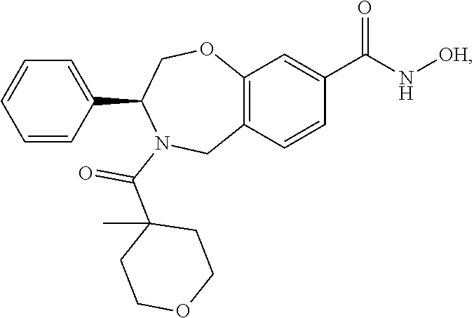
C1=CC=CC(C2N(C(C3(C)CCOCC3)=O)CC3=C(OC2)C=C(C(N[OH])=O)C=C3)=C1
